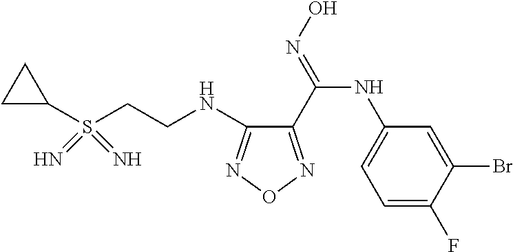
C(CNC1=NON=C1C(=NO)NC1=CC=C(F)C(Br)=C1)S(C1CC1)(=N)=N
